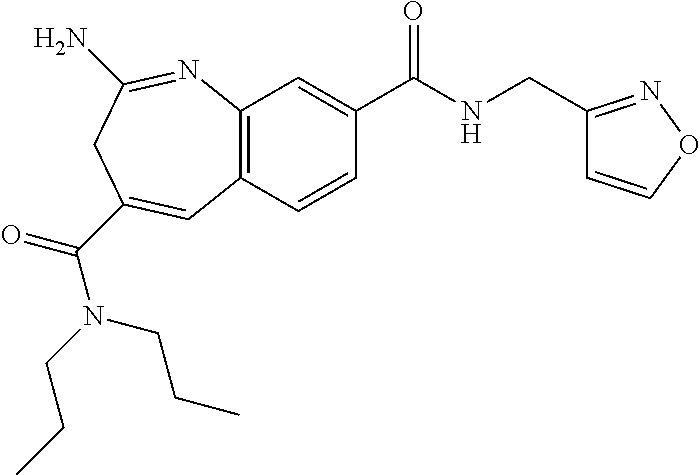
C12=C(C=CC(C(NCC3=NOC=C3)=O)=C1)C=C(C(=O)N(CCC)CCC)CC(N)=N2
